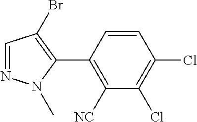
C1=NN(C)C(C2=C([NC])C(Cl)=C(Cl)C=C2)=C1Br
